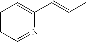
C1=CC=NC(C=CC)=C1
